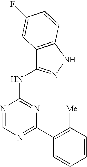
N1=C(C2=C([Me])C=CC=C2)N=C(NC2=NNC3=C2C=C(F)C=C3)N=C1
